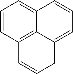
C1=CC2=C3C(=C1)C=CC=C3CC=C2
